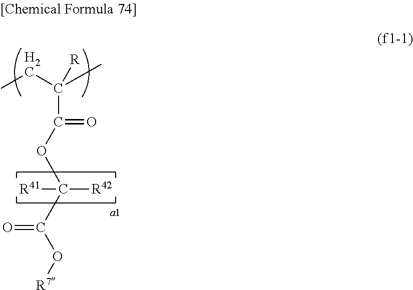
CCC(C)([R])C(=O)OC(C(O[R7])=O)([R42])[R41]
